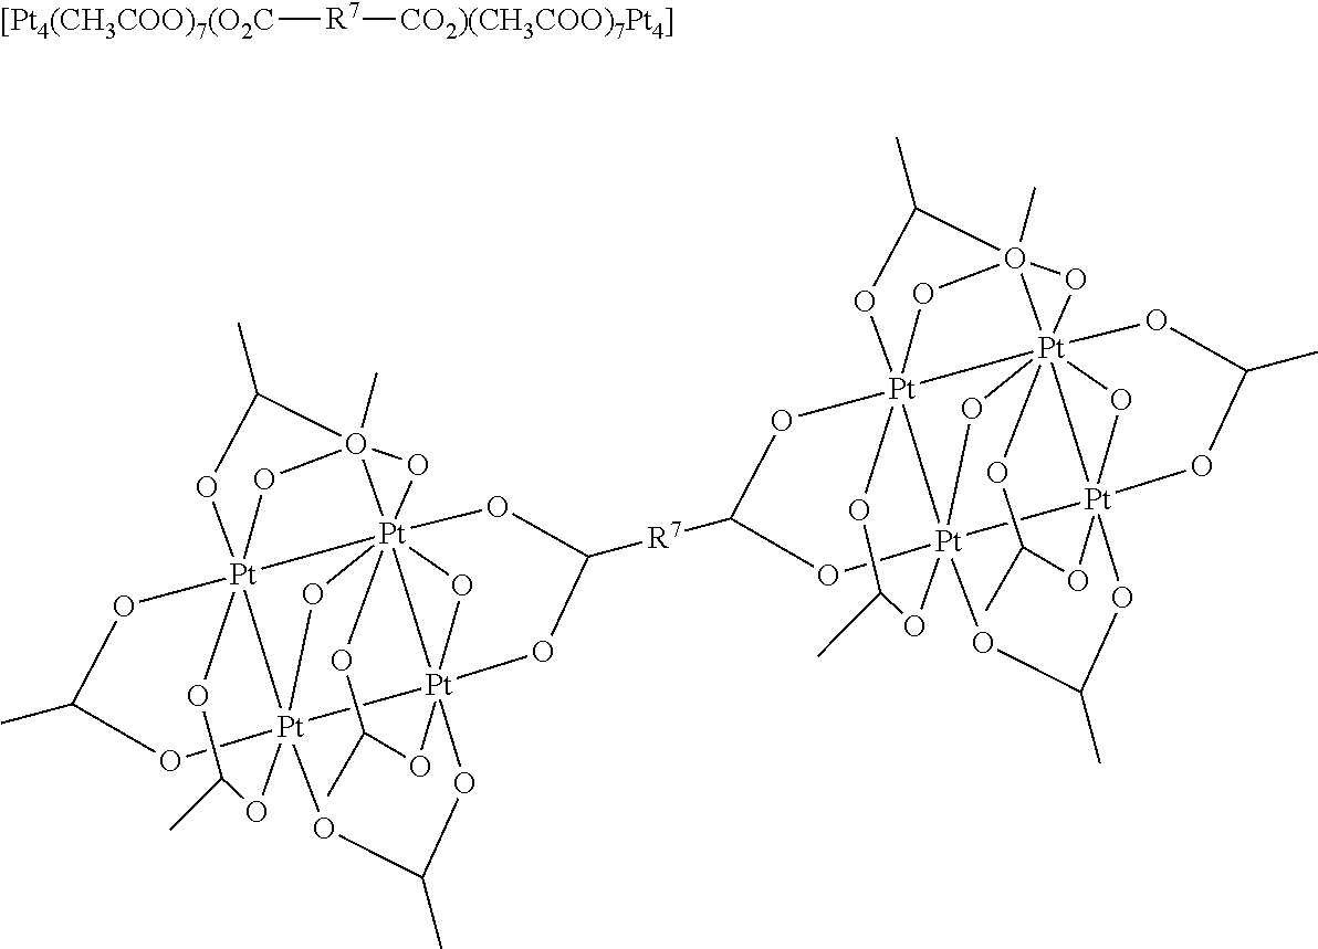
[[Pt4(CH3COO)7(O2C][R7][CO2)(CH3COO)7Pt4]].[Pt]1234567OC([R7]C8O[Pt]9%10%11%12[Pt]%13%14%15%16%17(OC(C)O[Pt]%13%18([Pt]9(O8)(OC(C)O%18)(O%14)OC(C)O%10)(OC(C)O%15)O%16)O(C)(C(C)O%11)(O%12)O%17)O[Pt]18([Pt]19([Pt]2%10(OC(C)O1)(OC(C)O3(C)(O%10)O4)OC(C)O9)(OC(C)O8)O5)(OC(C)O6)O7
